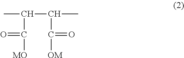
CC(C(C)C([OM])=O)C(=O)[MO]
